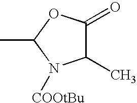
CC1N([COOtBu])C(C)C(=O)O1
